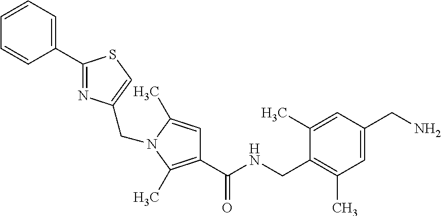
C1(C2=NC(CN3C(C)=CC(C(=O)NCC4=C(C)C=C(CN)C=C4C)=C3C)=CS2)=CC=CC=C1
